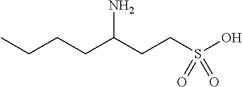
CCCCC(CCS(O)(=O)=O)N
